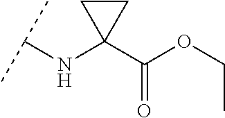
C(NC1(C(=O)OCC)CC1)(C)C
